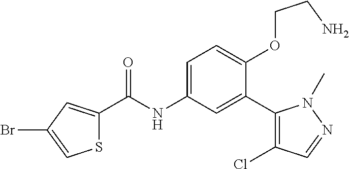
S1C(C(=O)NC2=CC=C(OCCN)C(C3=C(Cl)C=NN3C)=C2)=CC(Br)=C1
